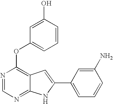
N1=CN=C2C(=C1OC1=CC=CC(O)=C1)C=C(C1=CC=CC(N)=C1)N2
